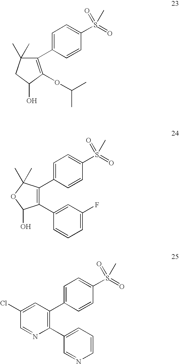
C1=C(C2=C(OC(C)C)C(O)CC2(C)C)C=CC(S(=O)(=O)C)=C1.C1=C(C2=C(C3=CC(F)=CC=C3)C(O)OC2(C)C)C=CC(S(=O)(=O)C)=C1.C1=C(C2=C(C3=CC=CN=C3)N=CC(Cl)=C2)C=CC(S(=O)(=O)C)=C1
